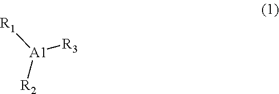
[R1][A1]([R2])[R3]
